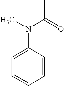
C1=C(N(C)C(=O)C)C=CC=C1
